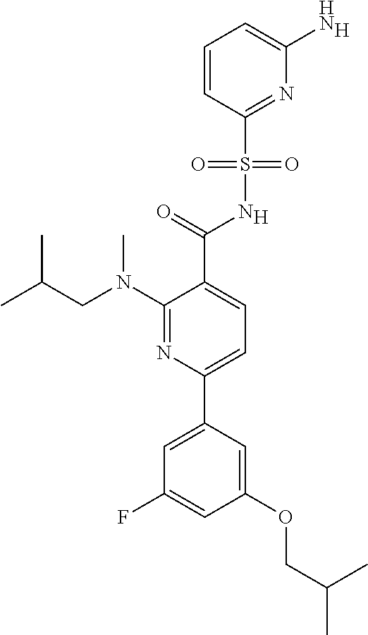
[H].C1(C(=O)NS(C2=NC(N)=CC=C2)(=O)=O)=CC=C(C2=CC(F)=CC(OCC(C)C)=C2)N=C1N(CC(C)C)C.[H]
